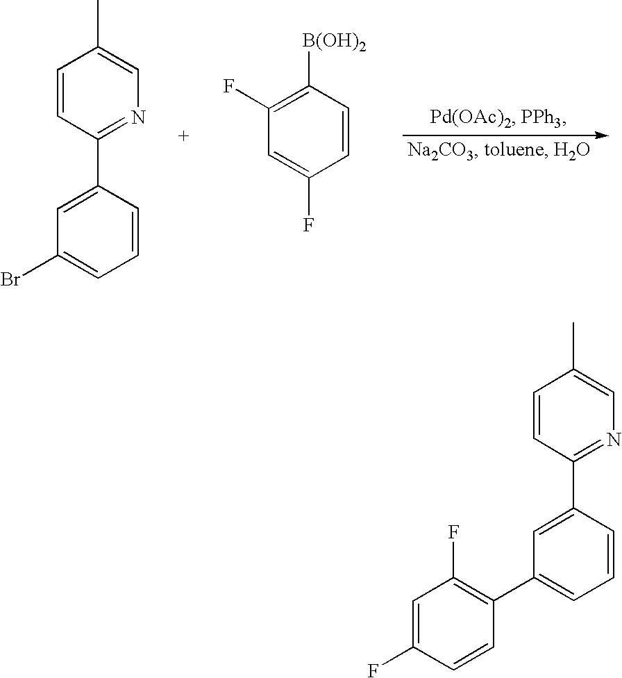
CC1=CN=C(C2=CC(Br)=CC=C2)C=C1.C1(F)=C([B(OH)2])C=CC(F)=C1.CC1=CN=C(C2=CC(C3=C(F)C=C(F)C=C3)=CC=C2)C=C1
